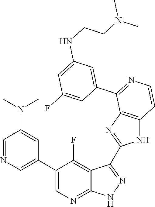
C1=NC=C(C2=CN=C3C(=C2F)C(C2=NC4=C(N2)C=CN=C4C2=CC(NCCN(C)C)=CC(F)=C2)=N[N H]3)C=C1N(C)C
